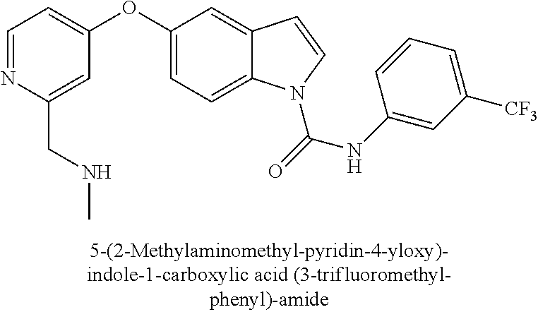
C(C1=CC(OC2=CC=C3C(=C2)C=CN3C(=O)NC2=CC([CF3])=CC=C2)=CC=N1)NC
